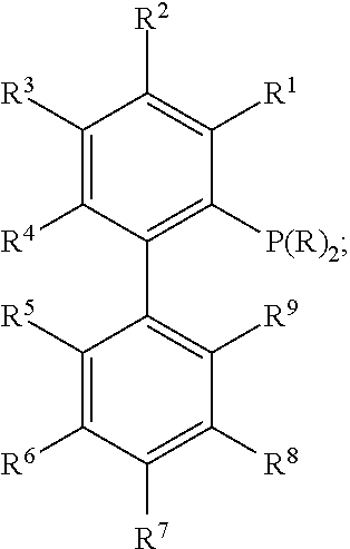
C1([R3])=C([R4])C(C2=C([R9])C([R8])=C([R7])C([R6])=C2[R5])=C([P(R)2])C([R1])=C1[R2]
